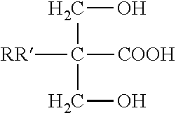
C(C([RR])([COOH])CO)O
